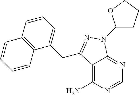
C12=C(N)N=CN=C1N(C1CCCO1)N=C2CC1=CC=CC2=C1C=CC=C2
